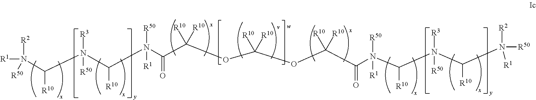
[R1]N([R2])([R50])C([R10])N([R50])([R3])C([R10])N(C(=O)C(OC(OC(C(=O)N([R50])([R1])C([R10])N([R3])([R50])C([R10])N([R2])([R50])[R1])([R10])[R10])([R10])[R10])([R10])[R10])([R50])[R1]
